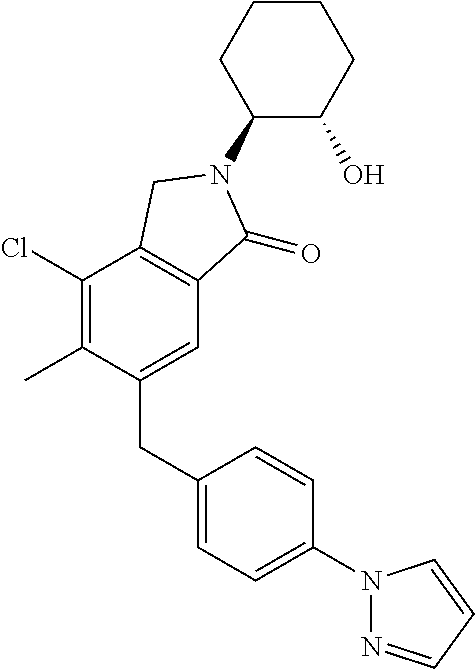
C1(CC2=CC=C(N3N=CC=C3)C=C2)=CC2=C(C(Cl)=C1C)CN(C1C(O)CCCC1)C2=O
